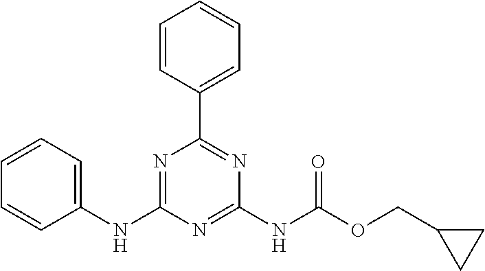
C1(NC2=NC(C3=CC=CC=C3)=NC(NC(OCC3CC3)=O)=N2)=CC=CC=C1
